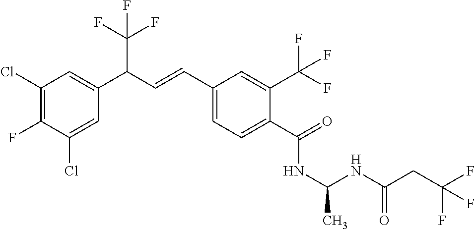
C1(Cl)=C(F)C(Cl)=CC(C(C=CC2=CC=C(C(=O)NC(NC(CC(F)(F)F)=O)C)C(C(F)(F)F)=C2)C(F)(F)F)=C1
